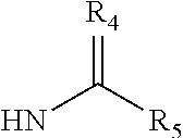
[R4]=C([R5])N
